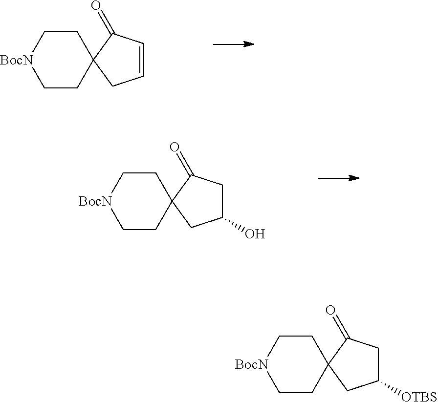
C1CC2(CC[BocN]1)C(=O)C=CC2.C1CC2(CC[BocN]1)C(=O)CC(O)C2.C1CC2(CC[BocN]1)C(=O)CC([OTBS])C2
